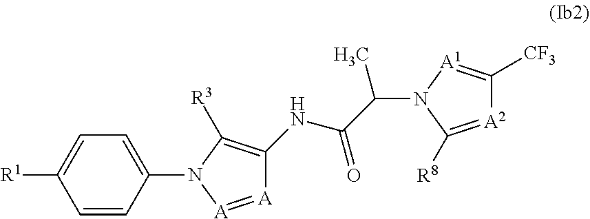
[A]1=[A]N(C2=CC=C([R1])C=C2)C([R3])=C1NC(C(N1C([R8])=[A2]C([CF3])=[A1]1)C)=O
